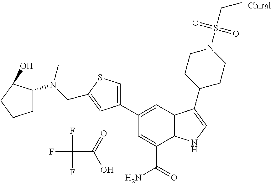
FC(F)(F)C(=O)O.C1=C(C(=O)N)C2=C(C=C1C1=CSC(CN(C)C3CCCC3O)=C1)C(C1CCN(S(CC)(=O)=O)CC1)=CN2
